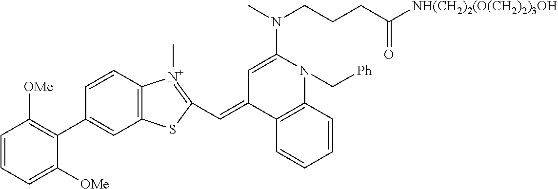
C1=CC=C([OMe])C(C2=CC3=C(C=C2)[N+](C)=C(C=C2C4=C(N(C[Ph])C(N(C)CCCC([NH(CH2)2(O(CH2)2)3OH])=O)=C2)C=CC=C4)S3)=C1[OMe]
